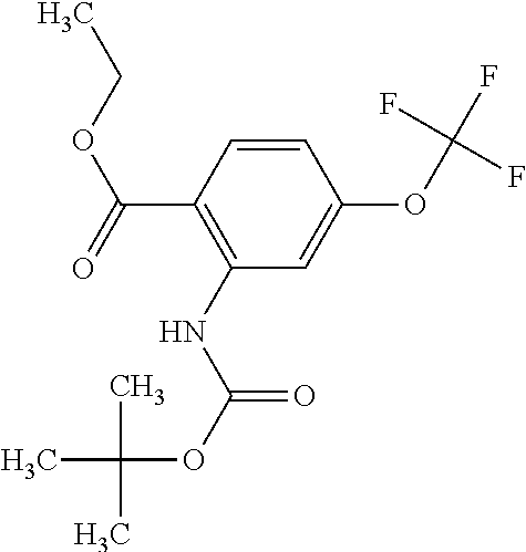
C1(NC(OC(C)(C)C)=O)=C(C(=O)OCC)C=CC(OC(F)(F)F)=C1
